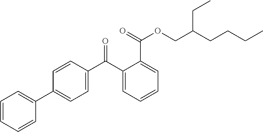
C1=CC=CC=C1C1=CC=C(C(C2=CC=CC=C2C(OCC(CCCC)CC)=O)=O)C=C1
